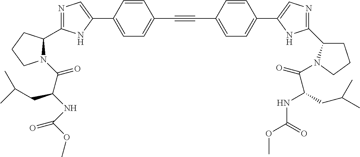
N1=C(C2N(C(C(NC(OC)=O)CC(C)C)=O)CCC2)NC(C2=CC=C(C#CC3=CC=C(C4=CN=C(C5CCCN5C(=O)C(NC(OC)=O)CC(C)C)N4)C=C3)C=C2)=C1
